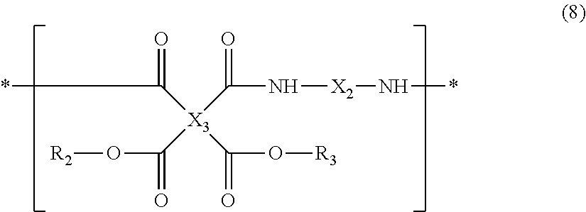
[R2]OC([X3](C(N[X2]N*)=O)(C(*)=O)C(O[R3])=O)=O
